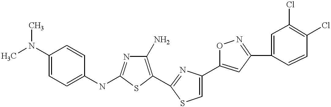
C1(N)=C(C2=NC(C3=CC(C4=CC(Cl)=C(Cl)C=C4)=NO3)=CS2)SC(NC2=CC=C(N(C)C)C=C2)=N1
